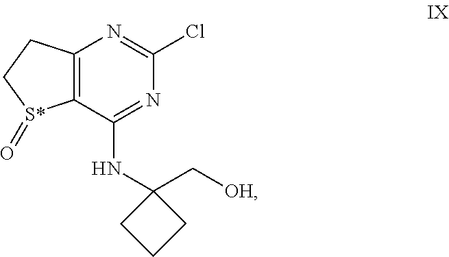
C1C(NC2=NC(Cl)=NC3=C2[S*](=O)CC3)(C[OH])CC1
